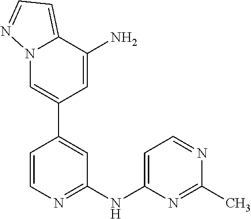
C1(N)=CC(C2=CC(NC3=CC=NC(C)=N3)=NC=C2)=CN2C1=CC=N2
